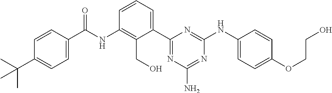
N(C1=C(CO)C(C2=NC(N)=NC(NC3=CC=C(OCCO)C=C3)=N2)=CC=C1)C(=O)C1=CC=C(C(C)(C)C)C=C1
